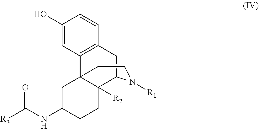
C1(O)=CC2=C(C=C1)CC1C3([R2])C2(CC(NC([R3])=O)CC3)CCN1[R1]
